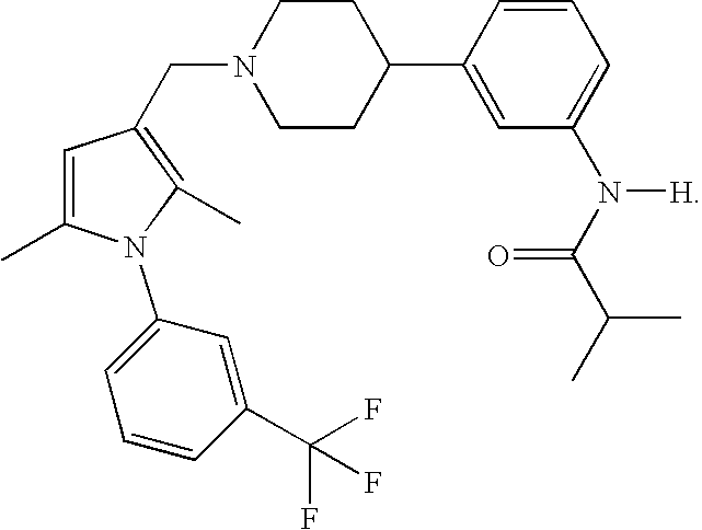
C(N1CCC(C2=CC(N([H])C(C(C)C)=O)=CC=C2)CC1)C1=C(C)N(C2=CC=CC(C(F)(F)F)=C2)C(C)=C1
